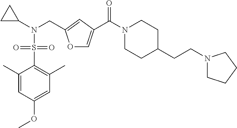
C1(C)=CC(OC)=CC(C)=C1S(N(C1CC1)CC1=CC(C(N2CCC(CCN3CCCC3)CC2)=O)=CO1)(=O)=O
